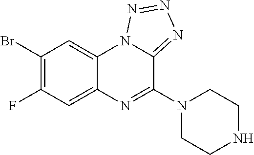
C1(Br)=C(F)C=C2C(=C1)N1C(=NN=N1)C(N1CCNCC1)=N2
